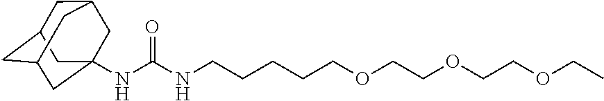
C1C2CC3CC(NC(NCCCCCOCCOCCOCC)=O)(CC1C3)C2
